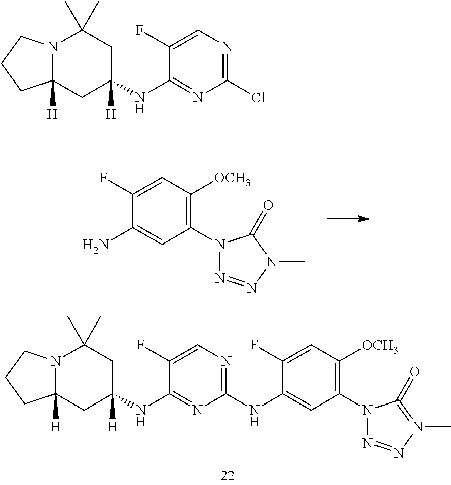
N12C([H])(CC(NC3=NC(NC4=CC(N5N=NN(C)=C5=O)=C([OCH3])C=C4F)=NC=C3F)([H])CC1(C)C)CCC2.N12C([H])(CC(NC3=NC(Cl)=NC=C3F)([H])CC1(C)C)CCC2.NC1=CC(N2N=NN(C)C2=O)=C([OCH3])C=C1F
